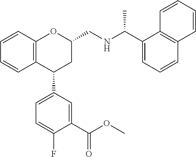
C12=C(C(C3=CC=C(F)C(C(OC)=O)=C3)CC(CNC(C)C3=CC=CC4=C3C=CC=C4)O1)C=CC=C2
